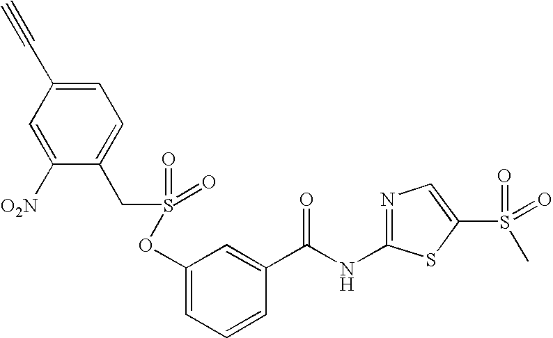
C1(OS(=O)(=O)CC2=CC=C(C#C)C=C2[O2N])=CC=CC(C(NC2=NC=C(S(C)(=O)=O)S2)=O)=C1
